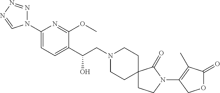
C1(C(CN2CCC3(CC2)CCN(C2=C(C)C(=O)OC2)C3=O)O)=CC=C(N2N=NN=C2)N=C1OC
